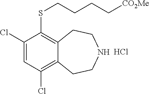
C1(Cl)=CC(Cl)=C2C(=C1SCCCC[CO2Me])CCNCC2.Cl
